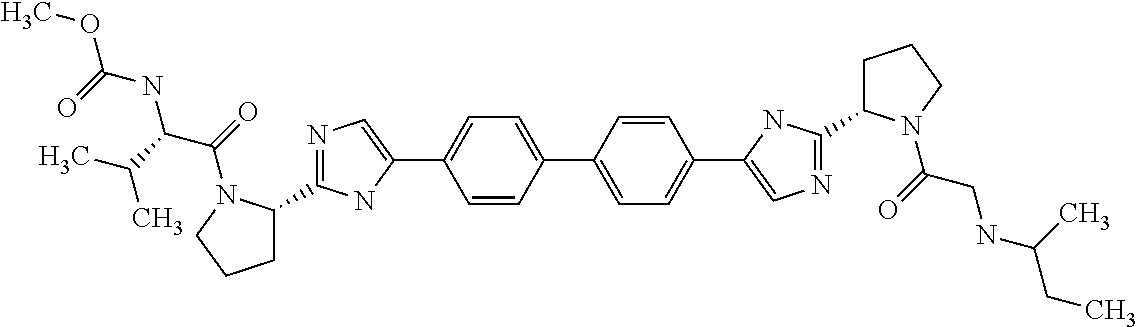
C1=CC(C2=CC=C(C3=CN=C(C4CCCN4C(CNC(CC)C)=O)N3)C=C2)=CC=C1C1=CN=C(C2CCCN2C(C(NC(=O)OC)C(C)C)=O)N1
